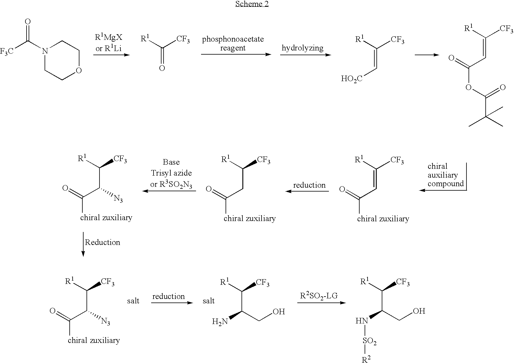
N1(C([F3C])=O)CCOCC1.C(=O)([R1])[CF3].C(=C[HO2C])([R1])[CF3].C(=CC(OC(C(C)(C)C)=O)=O)([R1])[CF3].C(=CC([chiral zuxiliary])=O)([R1])[CF3].C(CC([chiral zuxiliary])=O)([R1])[CF3].C(C(C([chiral zuxiliary])=O)[N3])([R1])[CF3].C(C(C([chiral zuxiliary])=O)[N3])([R1])[CF3].C(C(N)CO)([R1])[CF3].C(C(N[SO2][R2])CO)([R1])[CF3]
